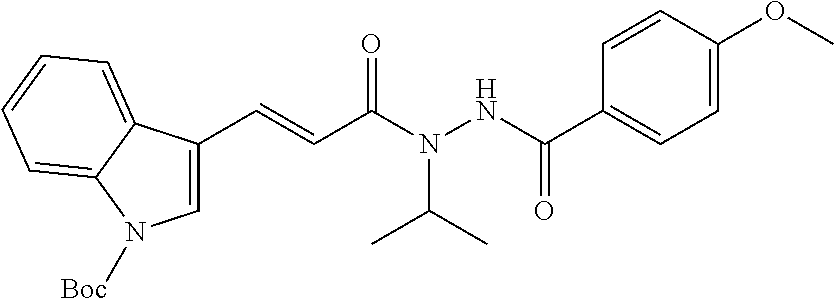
C1=CC(OC)=CC=C1C(NN(C(C=CC1=CN([Boc])C2=CC=CC=C12)=O)C(C)C)=O
